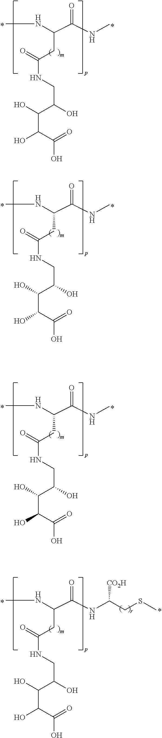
CNC(C(NC)=O)CC(=O)NCC(C(O)C(O)C(O)=O)O.CNC(C(NC)=O)CC(=O)NCC(C(O)C(O)C(O)=O)O.CNC(C(NC)=O)CC(=O)NCC(C(O)C(O)C(O)=O)O.CNC(C(NC(CSC)[CO2H])=O)CC(=O)NCC(C(O)C(O)C(O)=O)O
